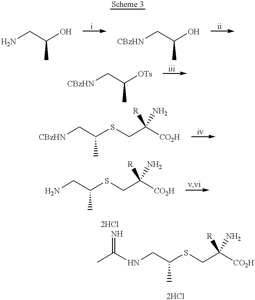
NCC(O)C.[CBzHN]CC(O)C.[CBzHN]CC([OTs])C.[CBzHN]CC(SCC([CO2H])(N)[R])C.NCC(SCC([CO2H])(N)[R])C.N(CC(SCC([CO2H])(N)[R])C)C(C)=N
